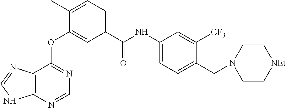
O(C1=CC(C(NC2=CC=C(CN3CC[NEt]CC3)C([CF3])=C2)=O)=CC=C1C)C1=NC=NC2=C1N=CN2
